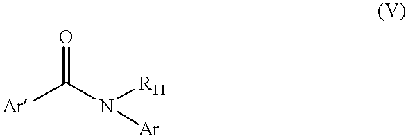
[Ar]C(N([R11])[Ar])=O
